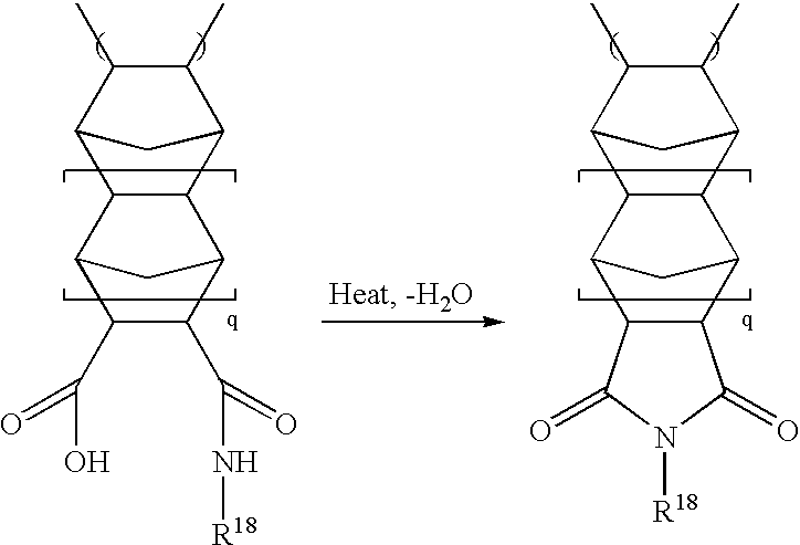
C12C3C(C(C(C)C1C)C2)C1C2C(C3C1)C(=O)N([R18])C2=O.C12C3C(C(C(C)C1C)C2)C1C(C(N[R18])=O)C(C(O)=O)C3C1
